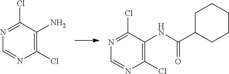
C1(Cl)=C(NC(C2CCCCC2)=O)C(Cl)=NC=N1.C1(Cl)=C(N)C(Cl)=NC=N1
